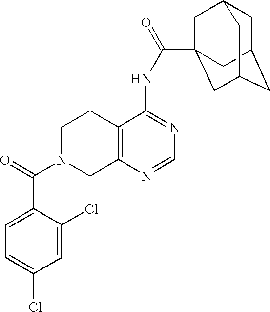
C1N(C(=O)C2=CC=C(Cl)C=C2Cl)CC2=C(C1)C(NC(=O)C13CC4CC(CC(C1)C4)C3)=NC=N2
